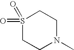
S1(=O)(=O)CCN(C)CC1
